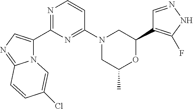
C1=NNC(F)=C1C1CN(C2=NC(C3=CN=C4N3C=C(Cl)C=C4)=NC=C2)CC(C)O1
